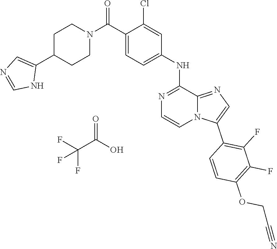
O=C(C(F)(F)F)O.C1=C(C(N2CCC(C3=CN=CN3)CC2)=O)C(Cl)=CC(NC2=NC=CN3C2=NC=C3C2=C(F)C(F)=C(OCC#N)C=C2)=C1
